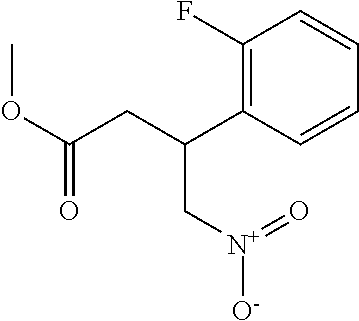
C1(F)=C(C(CC(OC)=O)C[N+]([O-])=O)C=CC=C1
